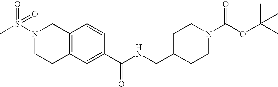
C1C2=C(CN(S(C)(=O)=O)C1)C=CC(C(NCC1CCN(C(=O)OC(C)(C)C)CC1)=O)=C2
